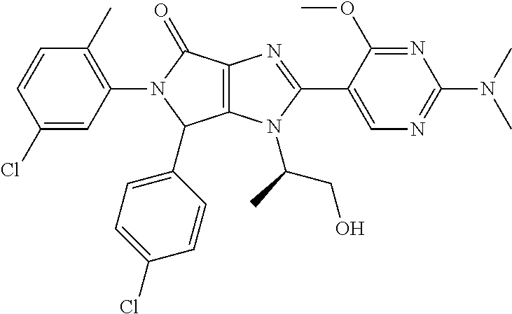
C12=C(N(C(C)CO)C(C3=CN=C(N(C)C)N=C3OC)=N1)C(C1=CC=C(Cl)C=C1)N(C1=C(C)C=CC(Cl)=C1)C2=O
